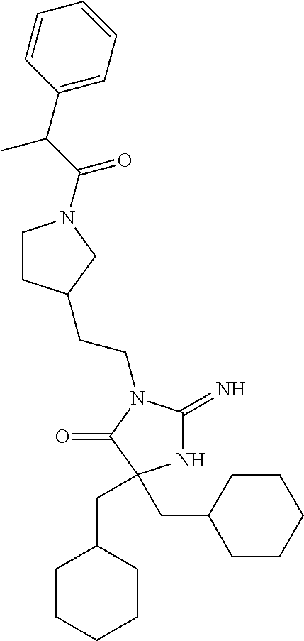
N1C(=N)N(CCC2CCN(C(C(C3=CC=CC=C3)C)=O)C2)C(=O)C1(CC1CCCCC1)CC1CCCCC1
